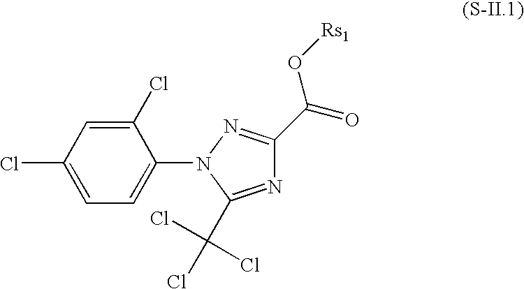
C1(Cl)=CC(Cl)=CC=C1N1C(C(Cl)(Cl)Cl)=NC(C(=O)O[Rs1])=N1
